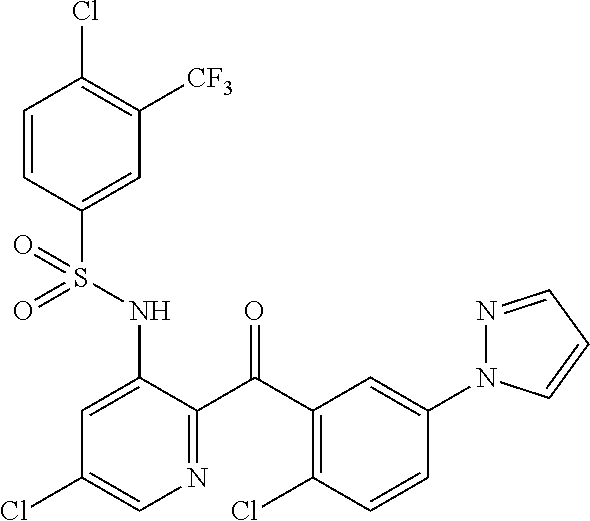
C1=CC(S(NC2=CC(Cl)=CN=C2C(C2=C(Cl)C=CC(N3N=CC=C3)=C2)=O)(=O)=O)=CC([CF3])=C1Cl
